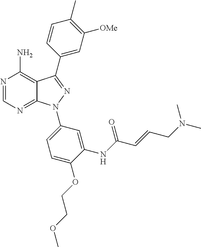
N1=CN=C2C(=C1N)C(C1=CC([OMe])=C(C)C=C1)=NN2C1=CC=C(OCCOC)C(NC(C=CCN(C)C)=O)=C1
